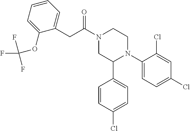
O=C(N1CC(C2=CC=C(Cl)C=C2)N(C2=CC=C(Cl)C=C2Cl)CC1)CC1=CC=CC=C1OC(F)(F)F
